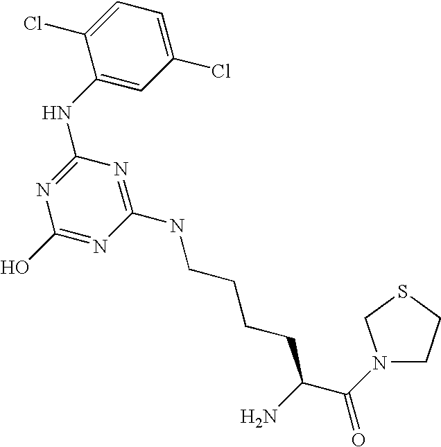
C1(NCCCCC(C(N2CCSC2)=O)N)=NC(NC2=CC(Cl)=CC=C2Cl)=NC(O)=N1
